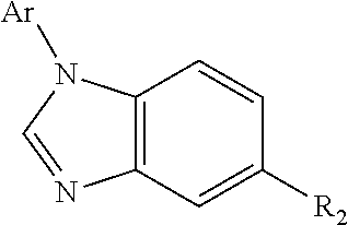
C12=C(C=C([R2])C=C1)N=CN2[Ar]
